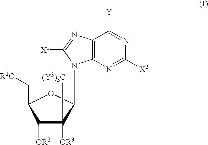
C1([OR2])C([OR3])([(Y3)3C])C(N2C3=C(C([Y])=NC([X2])=N3)N=C2[X1])OC1C[R1O]
